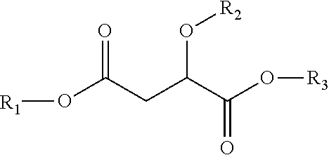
[R1]OC(CC(C(O[R3])=O)O[R2])=O
